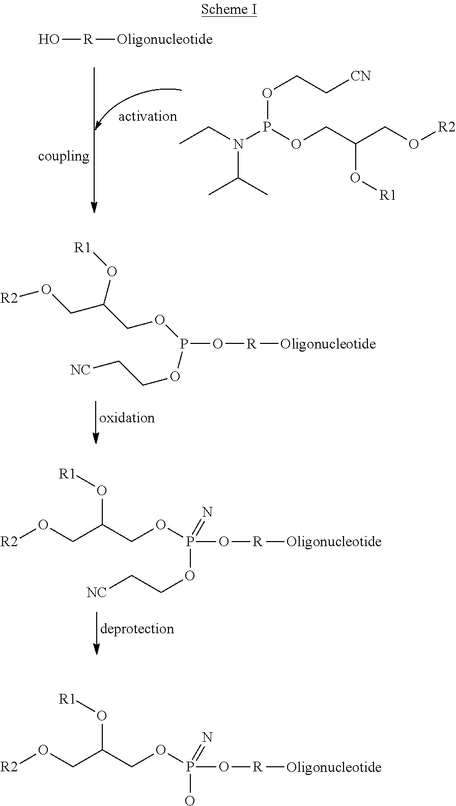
O[R][Oligonucleotide].CCN(C(C)C)P(OCC[CN])OCC(O[R1])CO[R2].[R2]OCC(O[R1])COP(OCC[NC])O[R][Oligonucleotide].[R2]OCC(O[R1])COP(OCC[NC])(=N)O[R][Oligonucleotide].[R2]OCC(O[R1])COP(O)(=N)O[R][Oligonucleotide]
